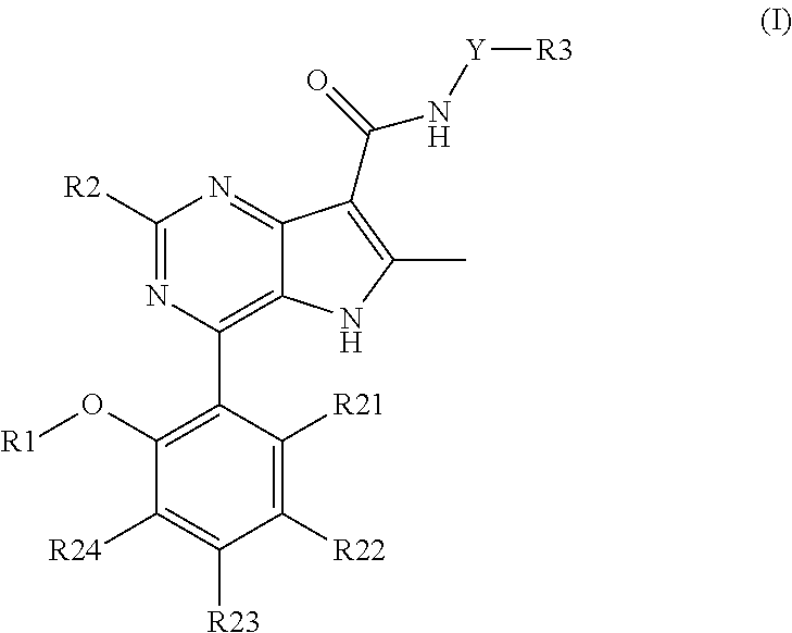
C1([R2])=NC(C2=C(O[R1])C([R24])=C([R23])C([R22])=C2[R21])=C2C(=N1)C(C(=O)N[Y][R3])=C(C)N2
